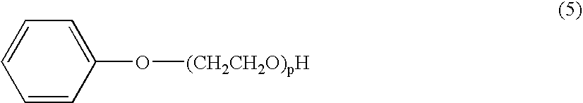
C1=C(O[(CH2CH2O)pH])C=CC=C1
